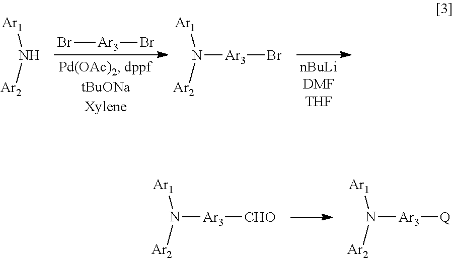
Br[Ar3]Br.[Ar1]N[Ar2].[Ar1]N([Ar2])[Ar3]Br.[Ar1]N([Ar2])[Ar3][CHO].[Ar1]N([Ar2])[Ar3][Q]
